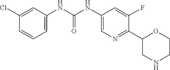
O=C(NC1=CN=C(C2CNCCO2)C(F)=C1)NC1=CC=CC(Cl)=C1
